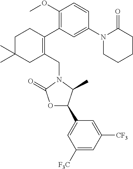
C1(CN2C(=O)OC(C3=CC([F3C])=CC([CF3])=C3)C2C)=C(C2=C(OC)C=CC(N3CCCCC3=O)=C2)CCC(C)(C)C1
